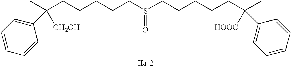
S(=O)(CCCCCC([CH2OH])(C)C1=CC=CC=C1)CCCCCC([HOOC])(C)C1=CC=CC=C1
